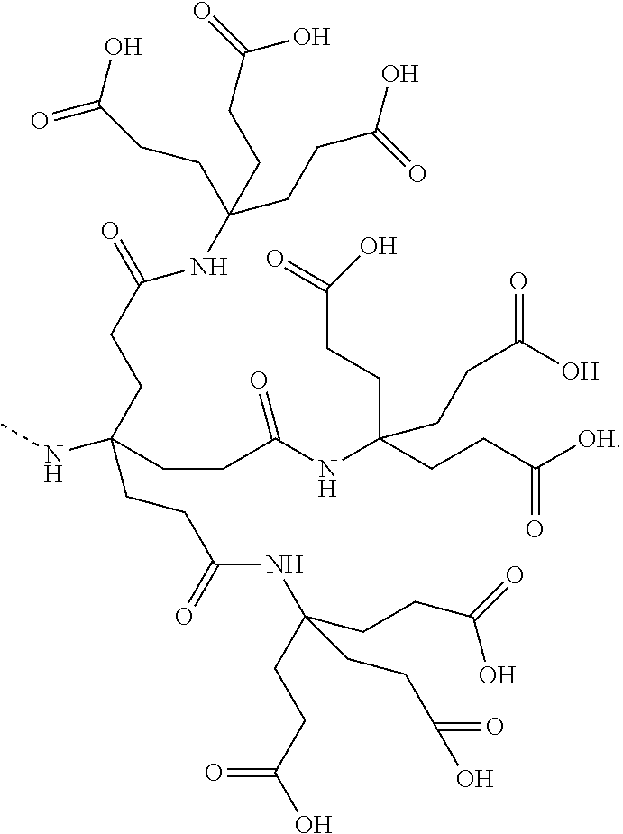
CNC(CCC(=O)NC(CCC(O)=O)(CCC(=O)O)CCC([OH])=O)(CCC(=O)NC(CCC(=O)O)(CCC(=O)O)CCC(O)=O)CCC(NC(CCC(O)=O)(CCC(O)=O)CCC(=O)O)=O
